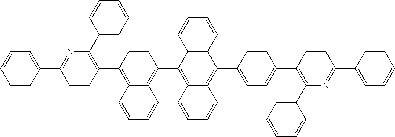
C1=CC(C2=C(C3=CC=CC=C3)N=C(C3=CC=CC=C3)C=C2)=C2C(=C1C1=C3C(=C(C4=CC=C(C5=C(C6=CC=CC=C6)N=C(C6=CC=CC=C6)C=C5)C=C4)C4=C1C=CC=C4)C=CC=C3)C=CC=C2
